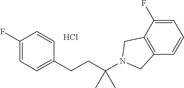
C1(F)=CC=CC2=C1CN(C(C)(C)CCC1=CC=C(F)C=C1)C2.Cl
